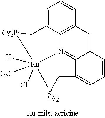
C1=C2C3=C(C=C1)C=C1C4=N3[Ru](Cl)([H])([OC])([PCy2]CC4=CC=C1)[Cy2P]C2
